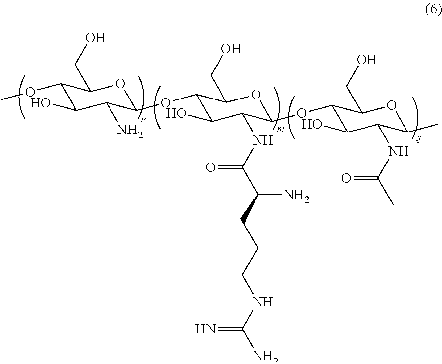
C1(OC2C(N)C(O)C(OC)C(CO)O2)C(O)C(NC(=O)C(N)CCCNC(N)=N)C(OC2C(O)C(NC(C)=O)C(C)OC2CO)OC1CO
